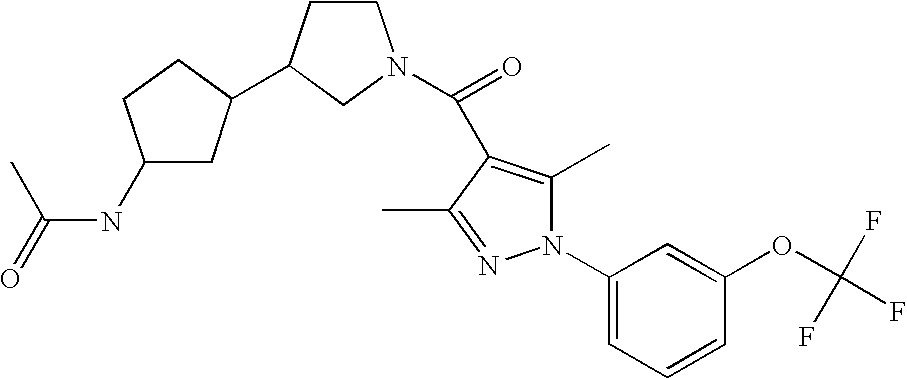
C1(NC(=O)C)CC(C2CCN(C(=O)C3=C(C)N(C4=CC=CC(OC(F)(F)F)=C4)N=C3C)C2)CC1
